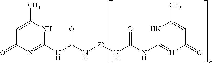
C1=C(C)NC(NC(N[Z]NC(NC2=NC(=O)C=C(C)N2)=O)=O)=NC1=O
